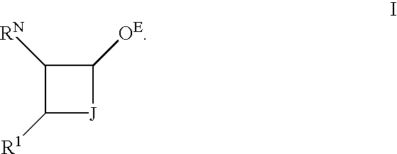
C1([R1])[J]C([OE])C1[RN]
